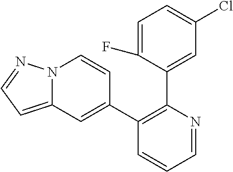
C1=C(F)C(C2=C(C3=CC4=CC=NN4C=C3)C=CC=N2)=CC(Cl)=C1
